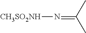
N(=C(C)C)[CH3SO2NH]
